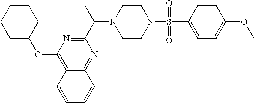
O(C1=C2C(=NC(C(C)N3CCN(S(=O)(=O)C4=CC=C(OC)C=C4)CC3)=N1)C=CC=C2)C1CCCCC1
